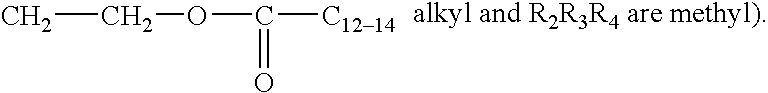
CCOC([C1214])=O
